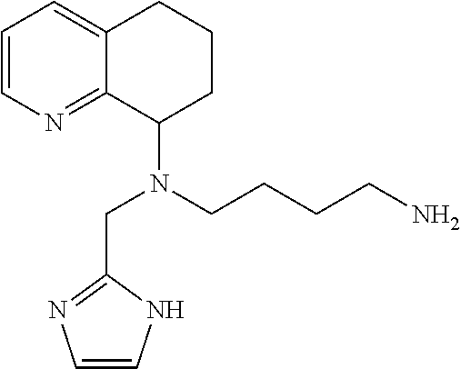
C1=CN=C2C(=C1)CCCC2N(CC1=NC=CN1)CCCCN
